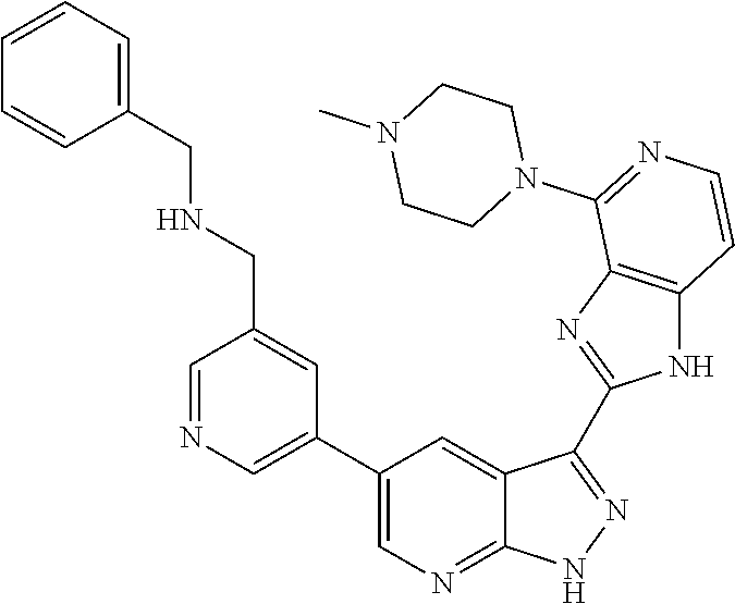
C1=NC=C(C2=CN=C3C(=C2)C(C2=NC4=C(N2)C=CN=C4N2CCN(C)CC2)=NN3)C=C1CNCC1=CC=CC=C1
